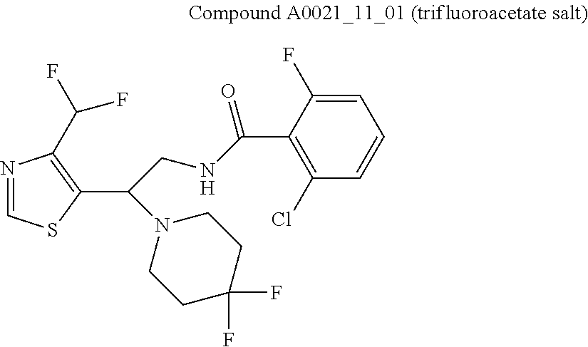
N1=CSC(C(N2CCC(F)(F)CC2)CNC(C2=C(Cl)C=CC=C2F)=O)=C1C(F)F
